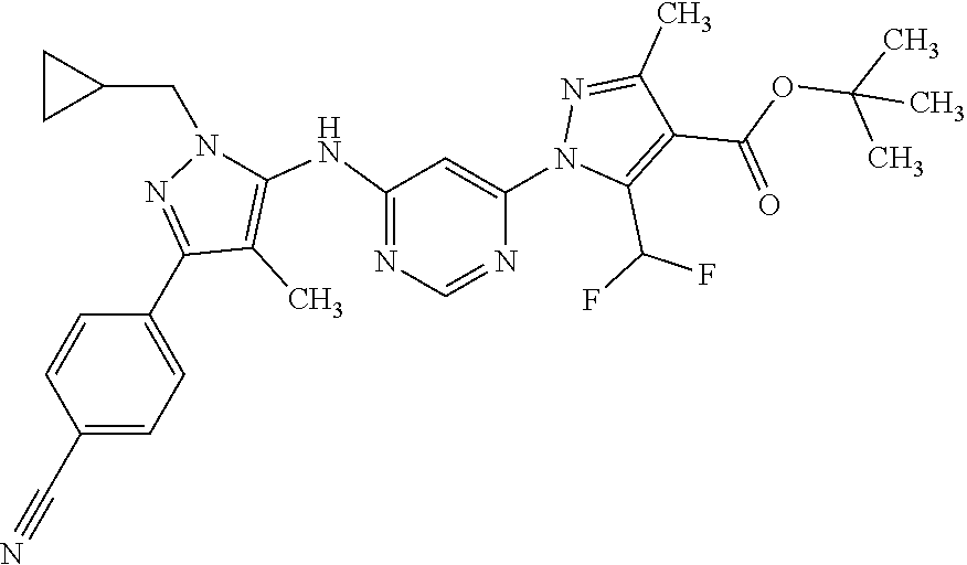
C1(C#N)=CC=C(C2=NN(CC3CC3)C(NC3=NC=NC(N4C(C(F)F)=C(C(OC(C)(C)C)=O)C(C)=N4)=C3)=C2C)C=C1
